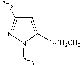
C1=C([OCH2CH2])N(C)N=C1C
